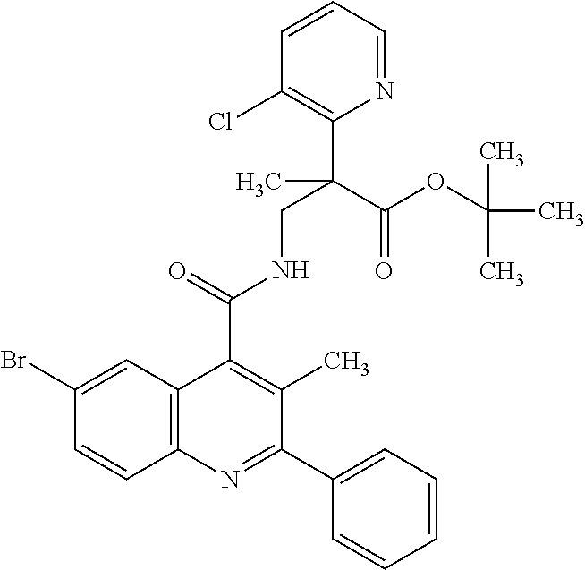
C1=CC=NC(C(C)(CNC(C2=C(C)C(C3=CC=CC=C3)=NC3=C2C=C(Br)C=C3)=O)C(OC(C)(C)C)=O)=C1Cl
